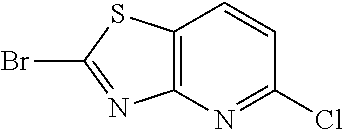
C12=C(SC(Br)=N1)C=CC(Cl)=N2
